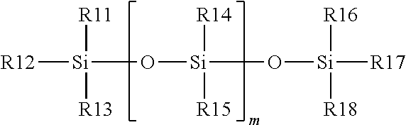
[R12][Si](O[Si](O[Si]([R17])([R18])[R16])([R14])[R15])([R11])[R13]
